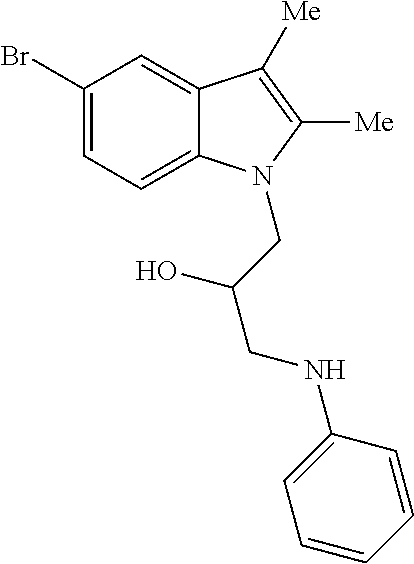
C1(Br)=CC=C2C(=C1)C([Me])=C([Me])N2CC(CNC1=CC=CC=C1)O
